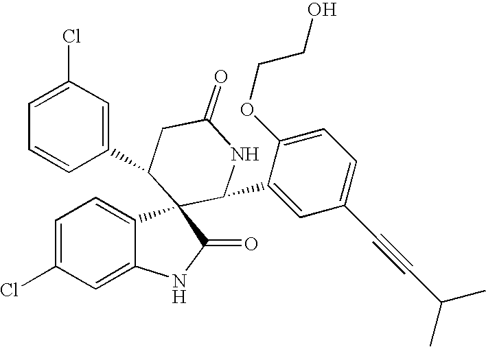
C1(C2C3(C4=CC=C(Cl)C=C4NC3=O)C(C3=CC(C#CC(C)C)=CC=C3OCCO)NC(=O)C2)=CC(Cl)=CC=C1
